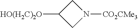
C1N([CO2CMe3])CC1[HO(H2C)2O]
